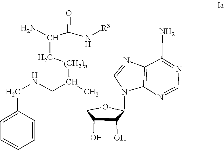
C1=NC2=C(N=CN2C2C(O)C(O)C(CC(CNCC3=CC=CC=C3)[(CH2)n]CC(N)C(=O)N[R3])O2)C(N)=N1
